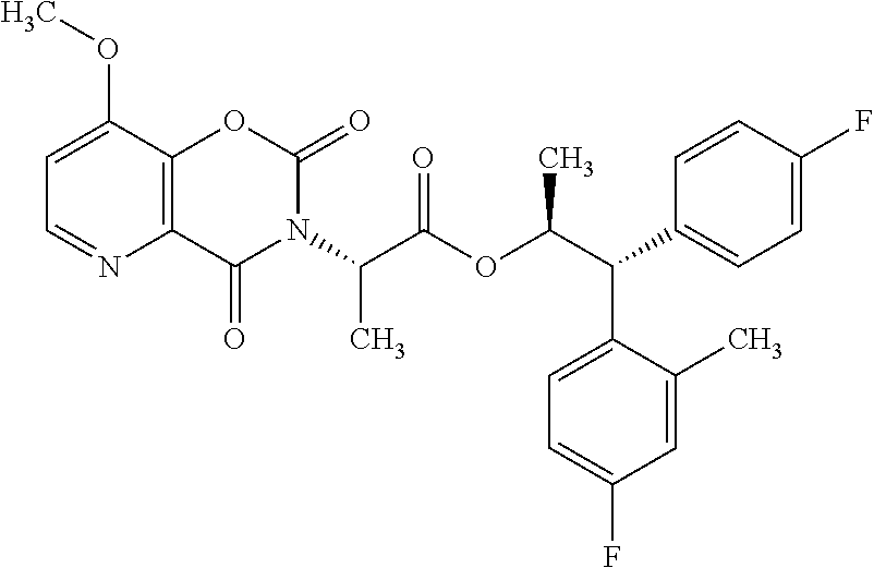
C1=C(OC)C2=C(N=C1)C(=O)N(C(C(OC(C(C1=CC=C(F)C=C1)C1=CC=C(F)C=C1C)C)=O)C)C(=O)O2
